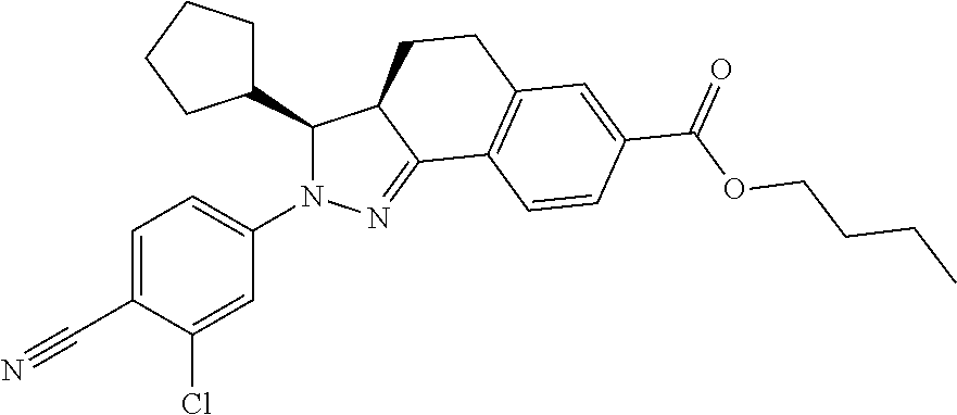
C1=C(C#N)C(Cl)=CC(N2C(C3CCCC3)C3C(=N2)C2=C(CC3)C=C(C(OCCCC)=O)C=C2)=C1
